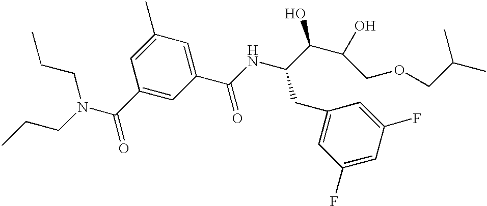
C1(C(NC(CC2=CC(F)=CC(F)=C2)C(C(COCC(C)C)O)O)=O)=CC(C)=CC(C(=O)N(CCC)CCC)=C1
